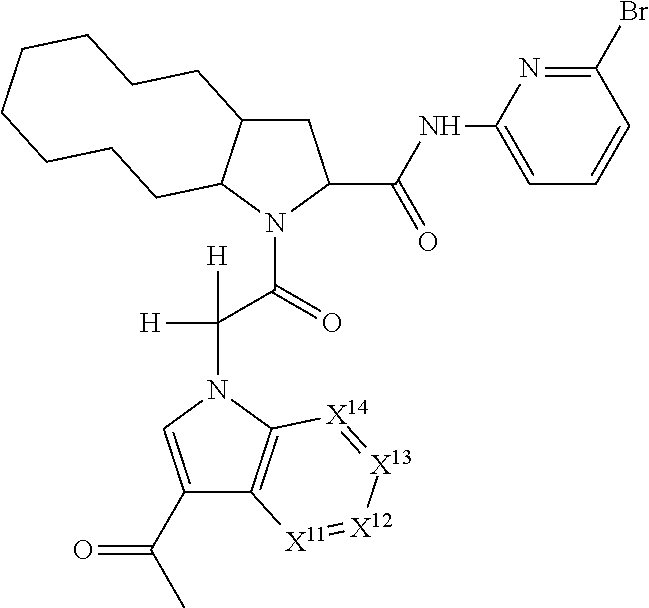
C1C2C(N(C(C(N3C=C(C(C)=O)C4=C3[X14]=[X13][X12]=[X11]4)([H])[H])=O)C1C(NC1=CC=CC(Br)=N1)=O)CCCCCCCC2
